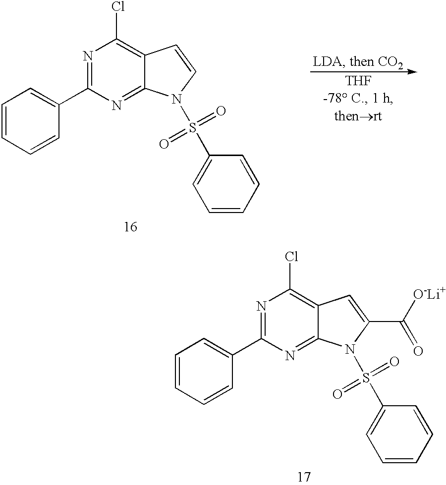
C1=CC=CC(C2=NC(Cl)=C3C(=N2)N(S(=O)(=O)C2=CC=CC=C2)C=C3)=C1.C1=CC=CC(C2=NC(Cl)=C3C(=N2)N(S(=O)(=O)C2=CC=CC=C2)C(C([O-Li+])=O)=C3)=C1
